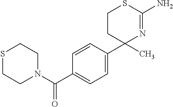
C1=CC(C2(C)N=C(N)SCC2)=CC=C1C(N1CCSCC1)=O
